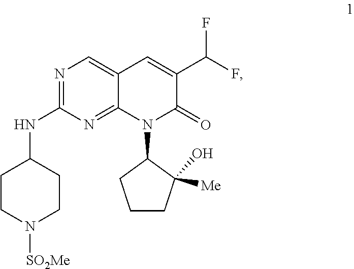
N1([SO2Me])CCC(NC2=NC=C3C(=N2)N(C2CCCC2(O)[Me])C(=O)C(C(F)F)=C3)CC1
